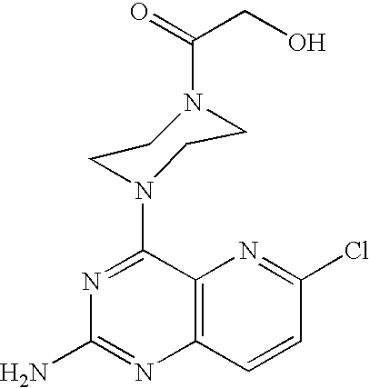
N1=C(N2CCN(C(CO)=O)CC2)C2=C(N=C1N)C=CC(Cl)=N2
